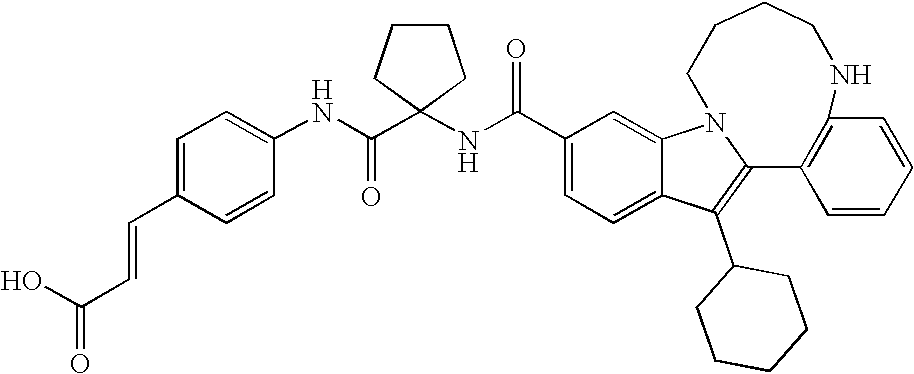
C1(C(NC2(C(NC3=CC=C(C=CC(=O)O)C=C3)=O)CCCC2)=O)=CC=C2C(=C1)N1CCCCNC3=C(C1=C2C1CCCCC1)C=CC=C3
